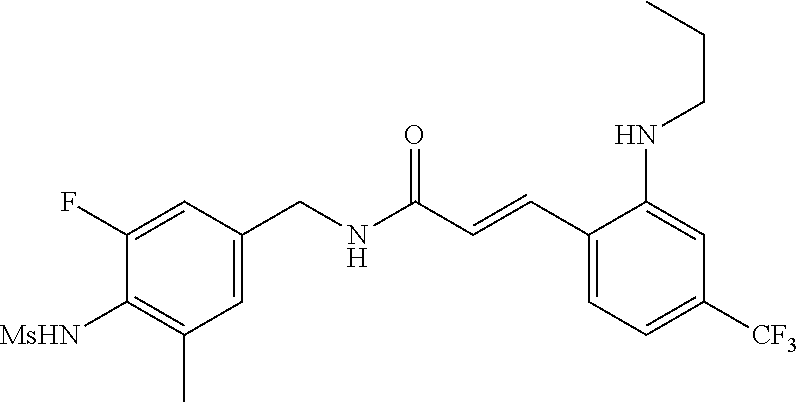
C1(C=CC(NCC2=CC(C)=C([MsHN])C(F)=C2)=O)=CC=C([CF3])C=C1NCCC
